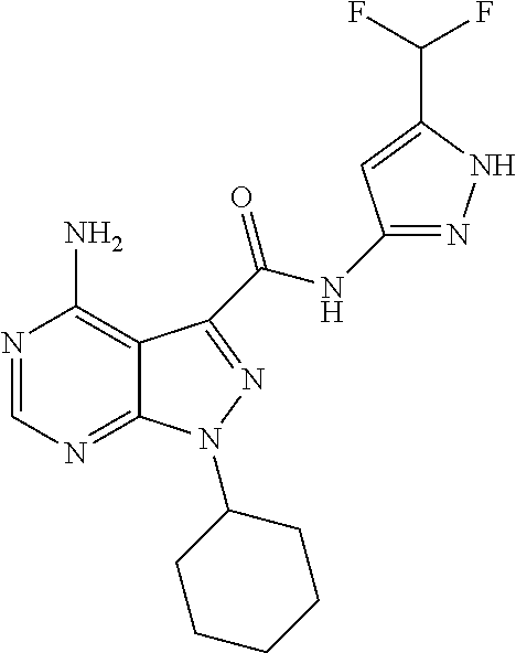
N1=CN=C2C(=C1N)C(C(NC1=NNC(C(F)F)=C1)=O)=NN2C1CCCCC1
